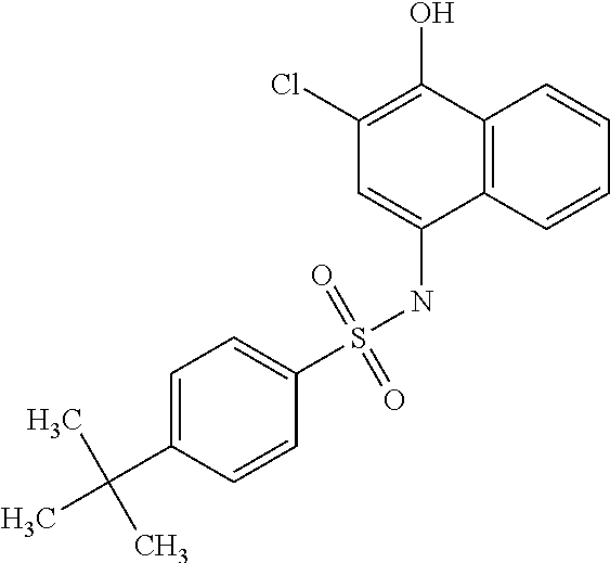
C1(Cl)=C(O)C2=C(C(NS(C3=CC=C(C(C)(C)C)C=C3)(=O)=O)=C1)C=CC=C2
